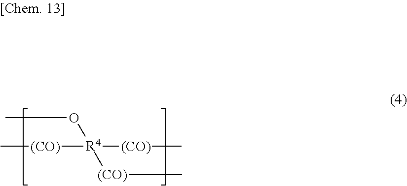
[R4]([(CO)]C)([(CO)]C)(OC)[(CO)]C
